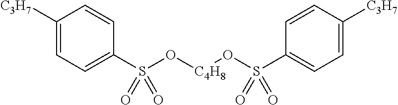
C1([C3H7])=CC=C(S(O[C4H8]OS(C2=CC=C([C3H7])C=C2)(=O)=O)(=O)=O)C=C1
